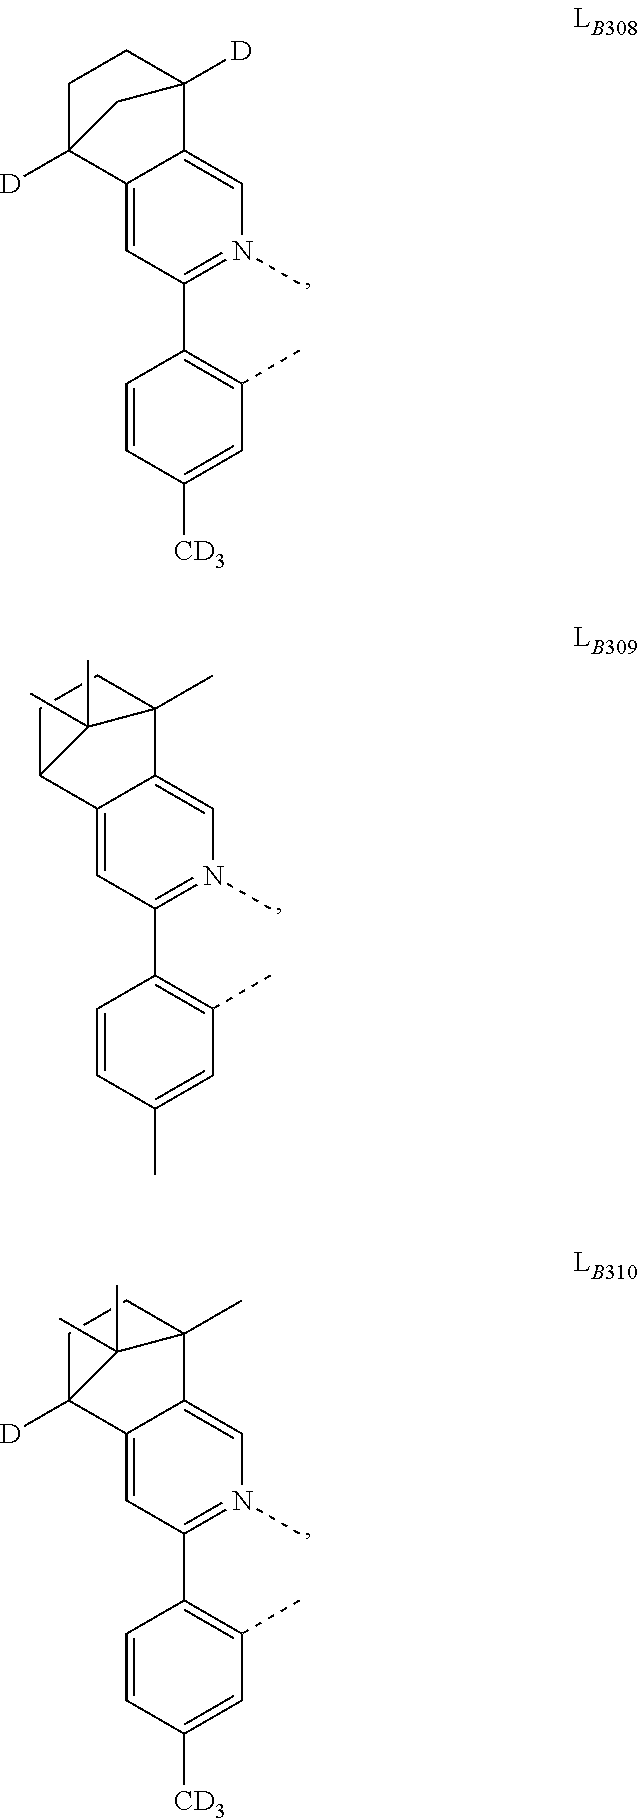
C1(C2=C(C)C=C([CD3])C=C2)=N(C)C=C2C3([D])CCC([D])(C2=C1)C3.C1(C2=C(C)C=C(C)C=C2)=N(C)C=C2C3(C)CCC(C2=C1)C3(C)C.C1(C2=C(C)C=C([CD3])C=C2)=N(C)C=C2C3(C)CCC([D])(C2=C1)C3(C)C
